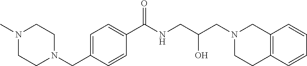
C1=C(CN2CCN(C)CC2)C=CC(C(NCC(CN2CCC3=C(C2)C=CC=C3)O)=O)=C1
